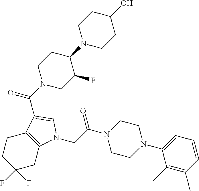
C(C(N1CCN(C2=CC=CC(C)=C2C)CC1)=O)N1C2=C(CCC(F)(F)C2)C(C(N2CC(F)C(N3CCC(O)CC3)CC2)=O)=C1
